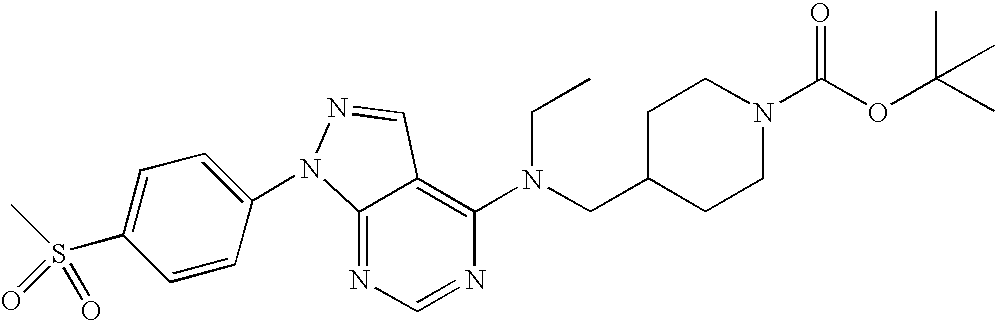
C12=NC=NC(N(CC3CCN(C(OC(C)(C)C)=O)CC3)CC)=C1C=NN2C1=CC=C(S(C)(=O)=O)C=C1
